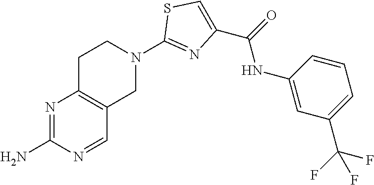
N1=C(N)N=CC2=C1CCN(C1=NC(C(=O)NC3=CC(C(F)(F)F)=CC=C3)=CS1)C2
